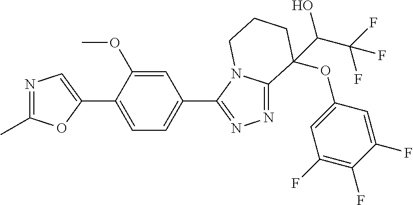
N1=C(C)OC(C2=CC=C(C3=NN=C4N3CCCC4(OC3=CC(F)=C(F)C(F)=C3)C(O)C(F)(F)F)C=C2OC)=C1
